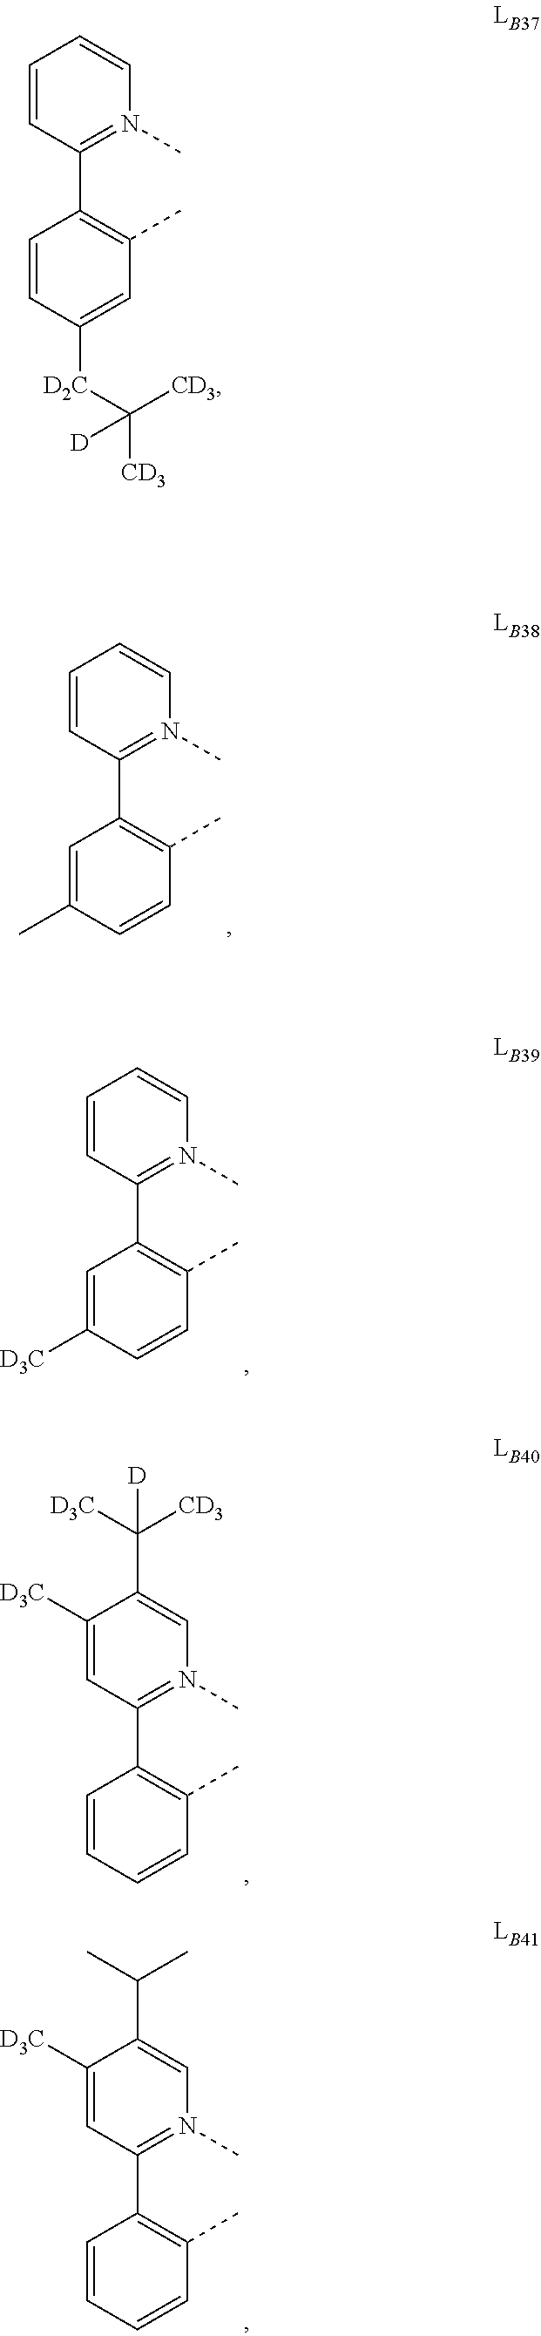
C1=CC(C2=C(C)C=C([D2C]C([CD3])([CD3])[D])C=C2)=N(C)C=C1.C1=CC(C2=C(C)C=CC(C)=C2)=N(C)C=C1.C1=CC(C2=C(C)C=CC([D3C])=C2)=N(C)C=C1.C1([D3C])=CC(C2=C(C)C=CC=C2)=N(C)C=C1C([D3C])([CD3])[D].C1([D3C])=CC(C2=C(C)C=CC=C2)=N(C)C=C1C(C)C
